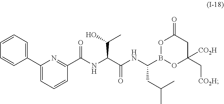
C1(C2=CC=CC=C2)=CC=CC(C(NC(C(NC(B2OC(C[CO2H])([CO2H])CC(=O)O2)CC(C)C)=O)C(C)O)=O)=N1
